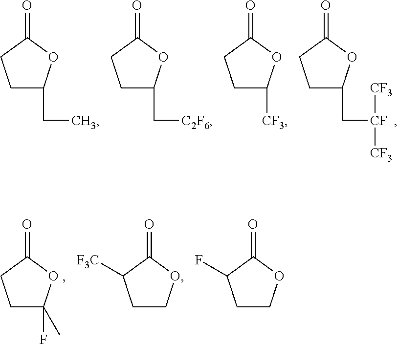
C1C(C[CF]([CF3])[CF3])OC(=O)C1.C1C(CC)OC(=O)C1.C1C(C[C2F6])OC(=O)C1.C1C([CF3])OC(=O)C1.C1C(F)(C)OC(=O)C1.C1COC(=O)C1[F3C].C1COC(=O)C1F
